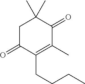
C1C(=O)C(CCCC)=C(C)C(=O)C1(C)C
